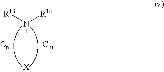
[R14]N[R13].[Cm]
